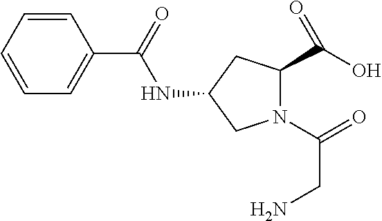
N1(C(=O)CN)C(C(O)=O)CC(NC(C2=CC=CC=C2)=O)C1
